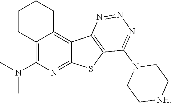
C1CC2=C(N(C)C)N=C3C(=C2CC1)C1=C(S3)C(N2CC[NH]CC2)=NN=N1
